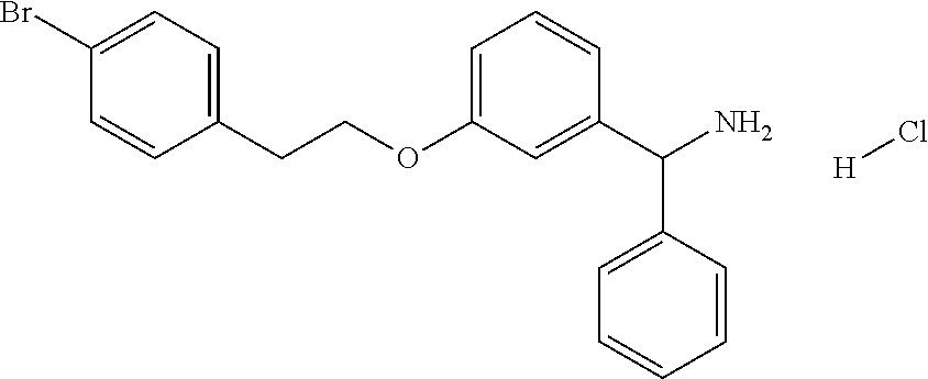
BrC1=CC=C(CCOC2=CC=CC(C(N)C3=CC=CC=C3)=C2)C=C1.[H]Cl
